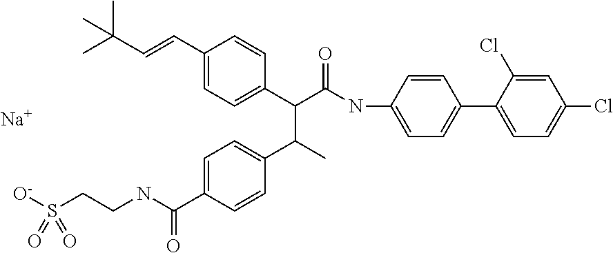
[Na].C1=C(C=CC(C)(C)C)C=CC(C(C(NC2=CC=C(C3=CC=C(Cl)C=C3Cl)C=C2)=O)C(C2=CC=C(C(NCCS([O-])(=O)=O)=O)C=C2)C)=C1
